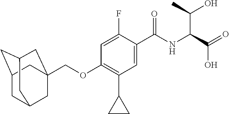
C(OC1=C(C2CC2)C=C(C(NC(C(=O)O)C(C)O)=O)C(F)=C1)C12CC3CC(CC(C1)C3)C2
